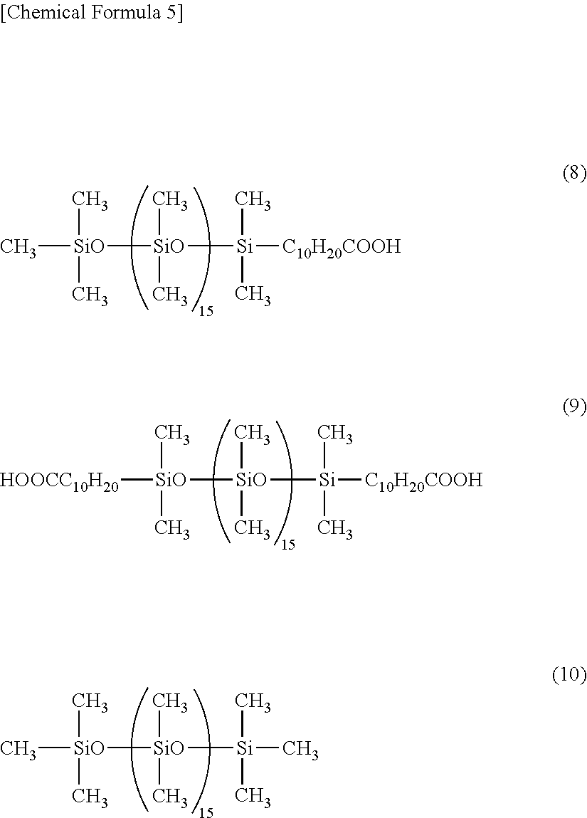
C[SiO]([SiO]([Si]([C10H20COOH])(C)C)(C)C)(C)C.[HOOCC10H20][SiO]([SiO]([Si]([C10H20COOH])(C)C)(C)C)(C)C.C[SiO]([SiO]([Si](C)(C)C)(C)C)(C)C
